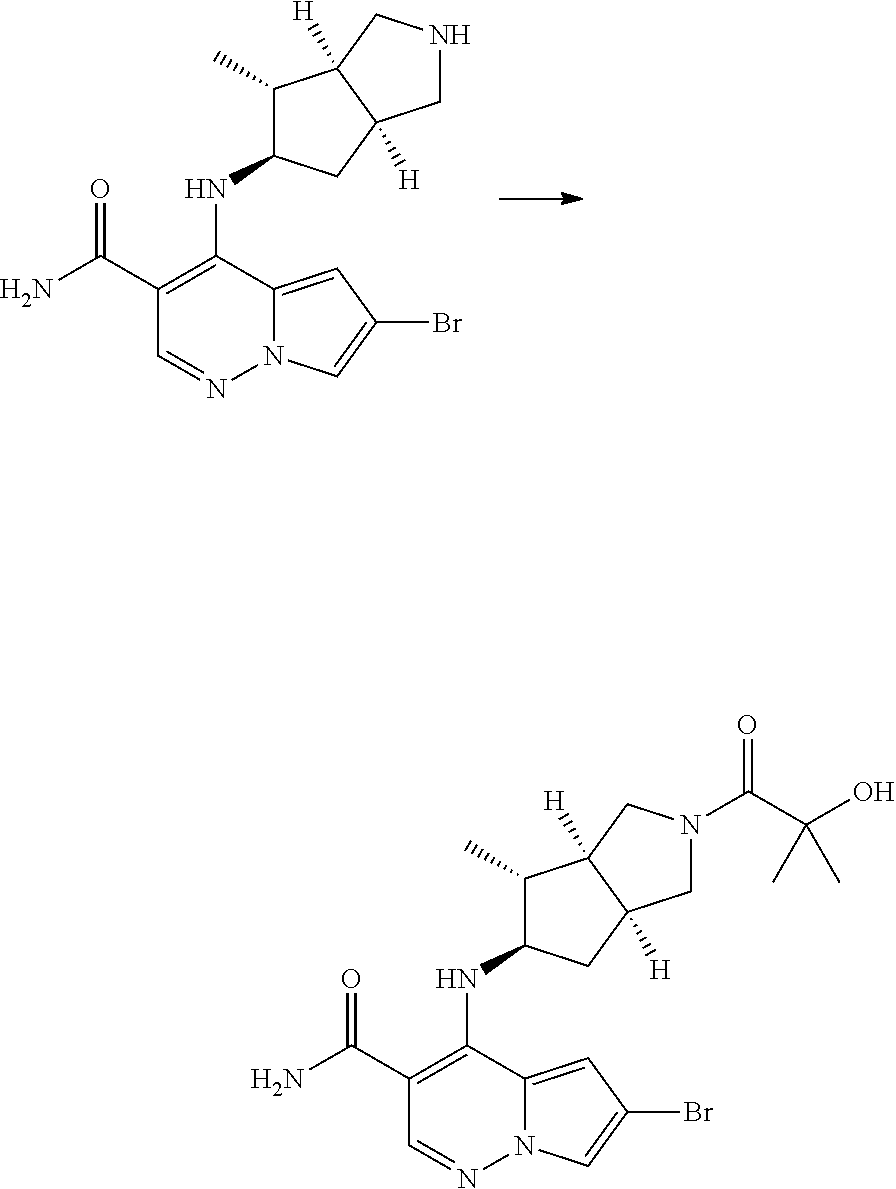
C1(C(N)=O)=C(NC2C(C)C3([H])C([H])(C2)CNC3)C2=CC(Br)=CN2N=C1.C1(C(N)=O)=C(NC2C(C)C3([H])C([H])(C2)CN(C(C(O)(C)C)=O)C3)C2=CC(Br)=CN2N=C1
